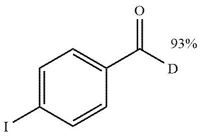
C1(C([D])=O)=CC=C(I)C=C1
